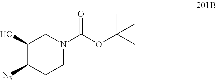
C1(O)C([N3])CCN(C(OC(C)(C)C)=O)C1
